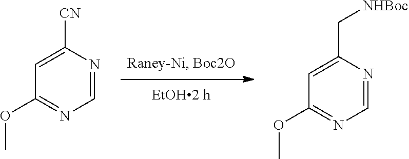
C1(OC)=NC=NC([CN])=C1.C1(OC)=NC=NC(C[NHBoc])=C1
